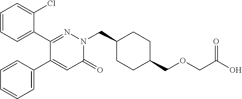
C1=CC=C(C2=NN(CC3CCC(COCC(O)=O)CC3)C(=O)C=C2C2=CC=CC=C2)C(Cl)=C1
